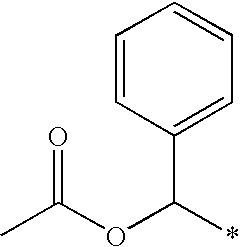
CC(OC(*)C1=CC=CC=C1)=O
